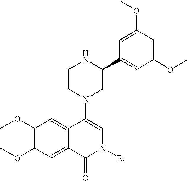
N1CCN(C2=CN([Et])C(=O)C3=CC(OC)=C(OC)C=C23)CC1C1=CC(OC)=CC(OC)=C1
